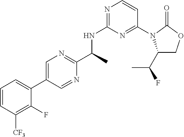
C1(C(F)C)COC(=O)N1C1=NC(NC(C)C2=NC=C(C3=CC=CC([CF3])=C3F)C=N2)=NC=C1
